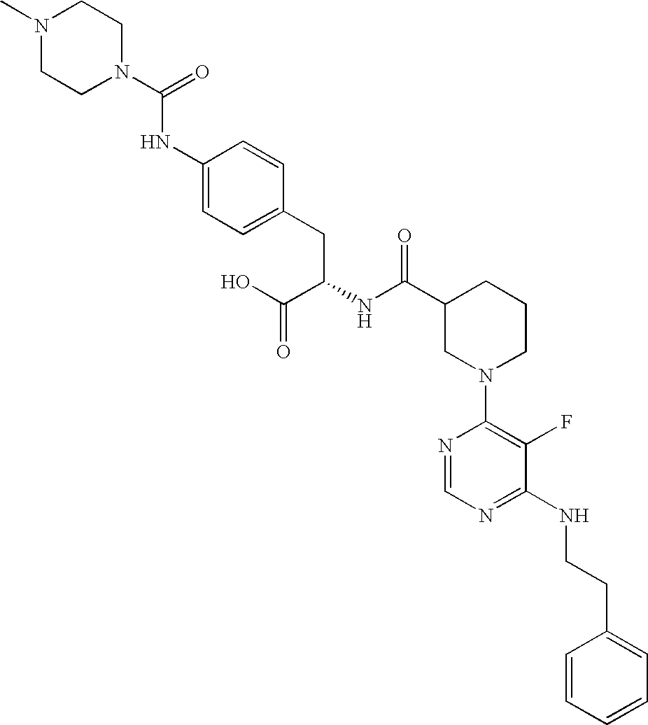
N1(C)CCN(C(=O)NC2=CC=C(CC(NC(C3CN(C4=C(F)C(NCCC5=CC=CC=C5)=NC=N4)CCC3)=O)C(O)=O)C=C2)CC1
